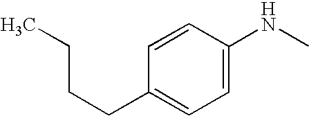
C1(CCCC)=CC=C(NC)C=C1
